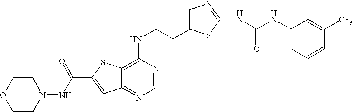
C12=NC=NC(NCCC3=CN=C(NC(NC4=CC=CC([CF3])=C4)=O)S3)=C1SC(C(=O)NN1CCOCC1)=C2
